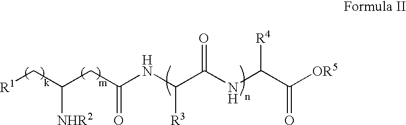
[R1]CC(CC(NC(C(NC(C([OR5])=O)[R4])=O)[R3])=O)[NHR2]
